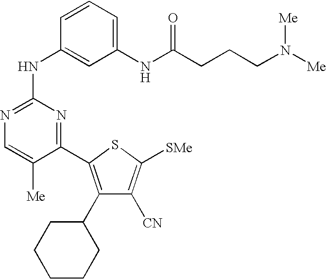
C1=CC(NC2=NC=C([Me])C(C3=C(C4CCCCC4)C([CN])=C([SMe])S3)=N2)=CC(NC(CCCN([Me])[Me])=O)=C1
